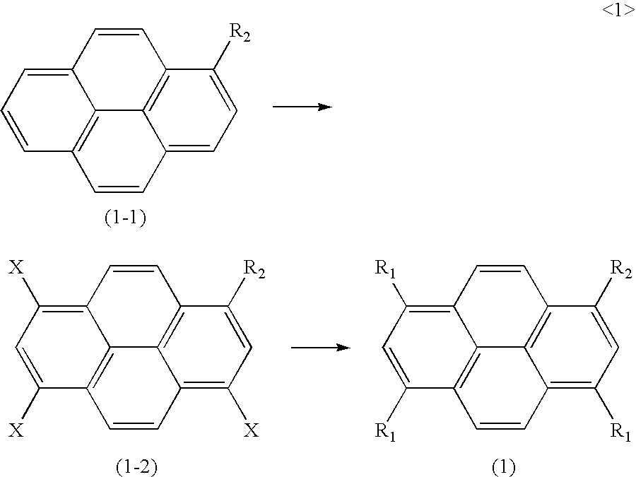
C12=CC=C([R2])C3=C1C1=C(C=C2)C=CC=C1C=C3.C12=C([X])C=C([R2])C3=C1C1=C(C=C2)C([X])=CC([X])=C1C=C3.C12=C([R1])C=C([R2])C3=C1C1=C(C=C2)C([R1])=CC([R1])=C1C=C3
